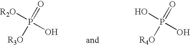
[R2O]P(O)(=O)[R3O].OP(O)(=O)[R4O]
